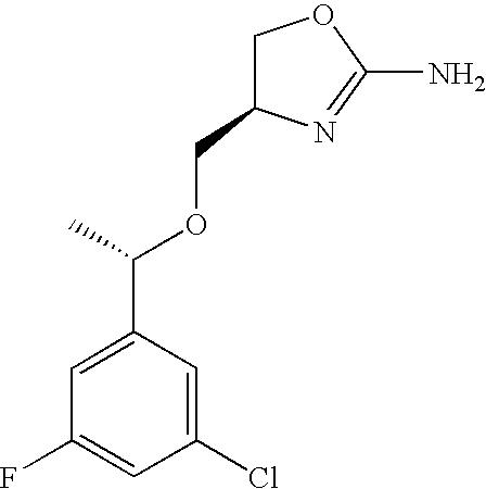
C1C(COC(C2=CC(F)=CC(Cl)=C2)C)N=C(N)O1
